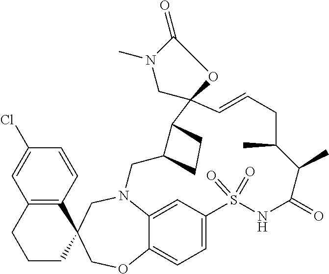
N12C3=CC(=CC=C3OCC3(C4=C(C=C(Cl)C=C4)CCC3)C1)S(=O)(=O)NC(=O)C(C)C(C)CC=CC1(C3C(C2)CC3)CN(C)C(=O)O1
